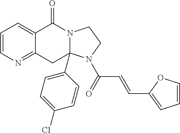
C1=CN=C2C(=C1)C(=O)N1CCN(C(C=CC3=CC=CO3)=O)C1(C1=CC=C(Cl)C=C1)C2
